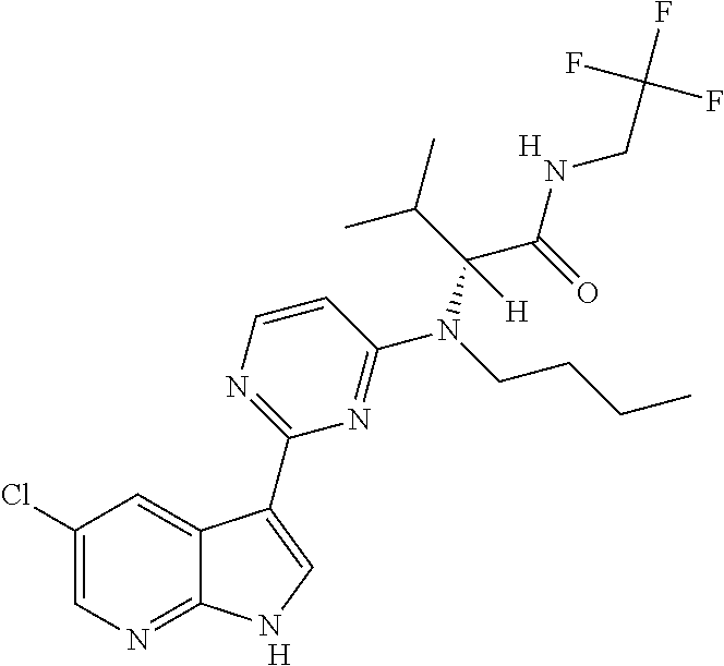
C1(Cl)=CN=C2C(=C1)C(C1=NC=CC(N(C(C(=O)NCC(F)(F)F)(C(C)C)[H])CCCC)=N1)=CN2.[H].[H]
